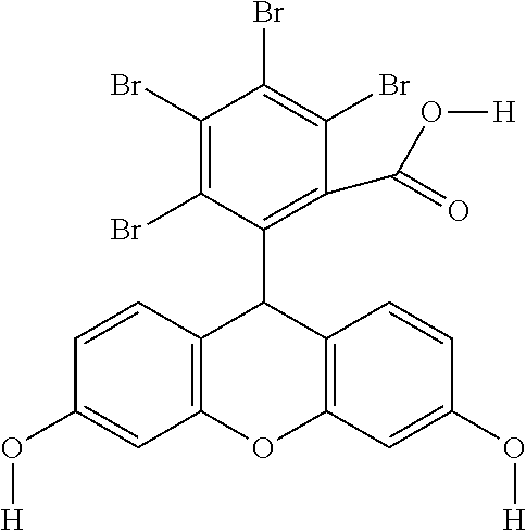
C12=C(OC3=C(C1C1=C(C(O[H])=O)C(Br)=C(Br)C(Br)=C1Br)C=CC(O[H])=C3)C=C(O[H])C=C2
